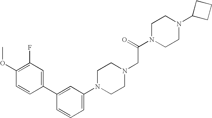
C1(C2=CC(N3CCN(CC(N4CCN(C5CCC5)CC4)=O)CC3)=CC=C2)=CC(F)=C(OC)C=C1
